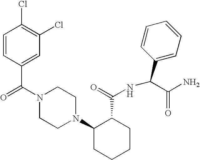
C(N1CCN(C2CCCCC2C(=O)NC(C2=CC=CC=C2)C(N)=O)CC1)(=O)C1=CC(Cl)=C(Cl)C=C1
